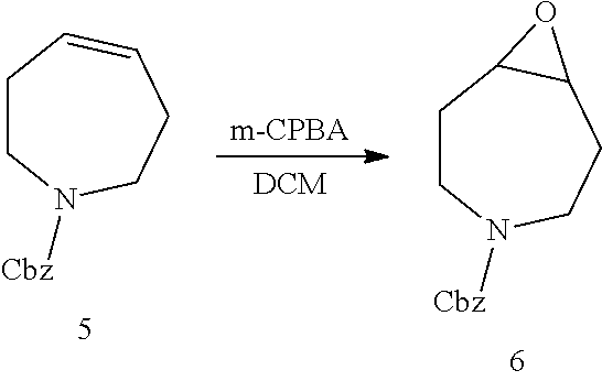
[m-CPBA].[DCM].C1CN([Cbz])CCC=C1.C1CN([Cbz])CCC2C1O2
